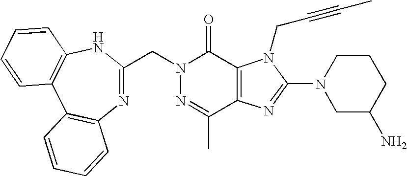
N1=C(C)C2=C(C(=O)N1CC1=NC3=C(C4=C(N1)C=CC=C4)C=CC=C3)N(CC#CC)C(N1CC(N)CCC1)=N2
